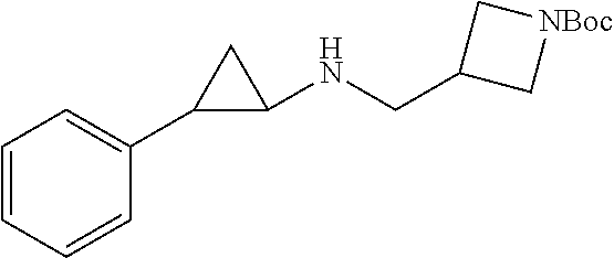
C(C1C[NBoc]C1)NC1C(C2=CC=CC=C2)C1
